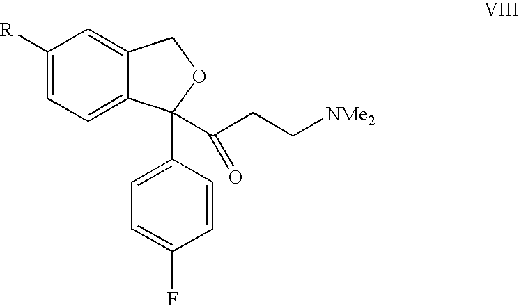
C1([R])=CC=C2C(=C1)COC2(C1=CC=C(F)C=C1)C(CC[NMe2])=O
